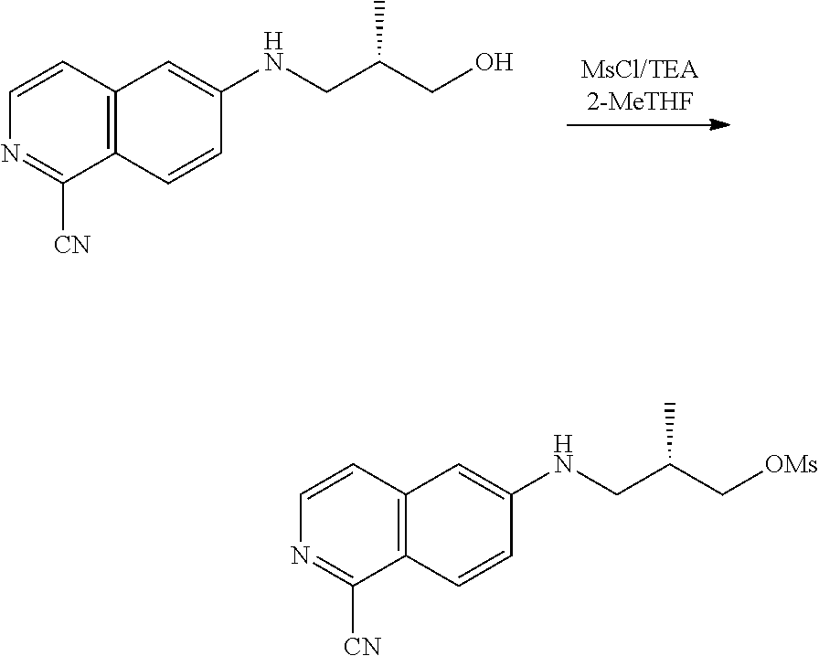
C12=C(C=CC(NCC(CO)C)=C1)C([CN])=NC=C2.C12=C(C=CC(NCC(C[OMs])C)=C1)C([CN])=NC=C2
